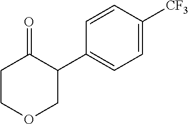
C1=CC(C2C(=O)CCOC2)=CC=C1[CF3]
